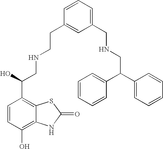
C1=CC(O)=C2C(=C1C(O)CNCCC1=CC(CNCC(C3=CC=CC=C3)C3=CC=CC=C3)=CC=C1)SC(=O)N2
